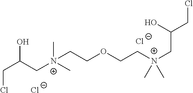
ClCC(C[N+](CCOCC[N+](CC(CCl)O)(C)C)(C)C)O.[Cl-].[Cl-]
